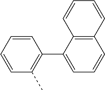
C1=CC=CC(C)=C1C1=CC=CC2=C1C=CC=C2
